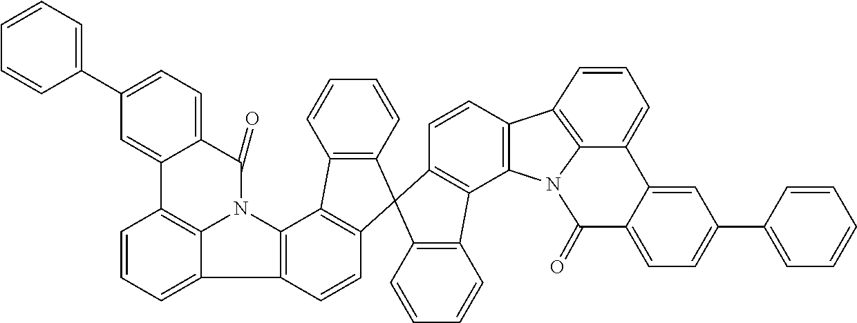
C12=C(C=CC3=C1C1=C(C=CC=C1)C31C3=C(C4=C(C=C3)C3=CC=CC5=C3N4C(=O)C3=CC=C(C4=CC=CC=C4)C=C53)C3=C1C=CC=C3)C1=C3N2C(=O)C2=CC=C(C4=CC=CC=C4)C=C2C3=CC=C1
